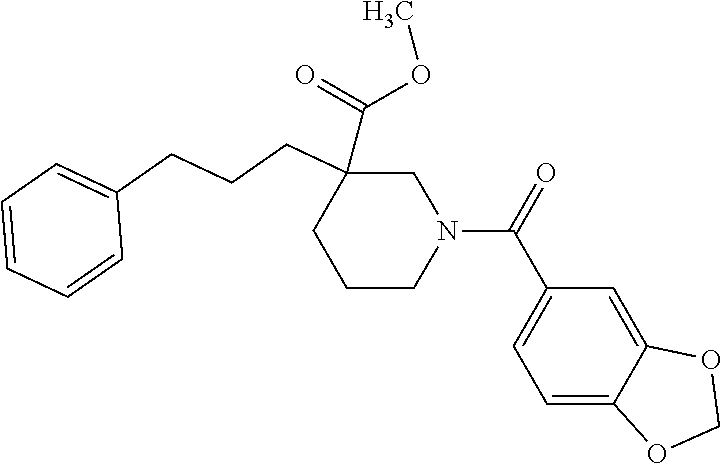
C1=C2C(=CC(C(=O)N3CC(C(=O)OC)(CCCC4=CC=CC=C4)CCC3)=C1)OCO2
